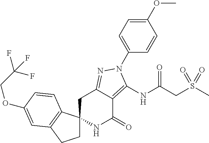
C1C2(C3=C(C1)C=C(OCC(F)(F)F)C=C3)NC(=O)C1=C(NC(CS(C)(=O)=O)=O)N(C3=CC=C(OC)C=C3)N=C1C2
